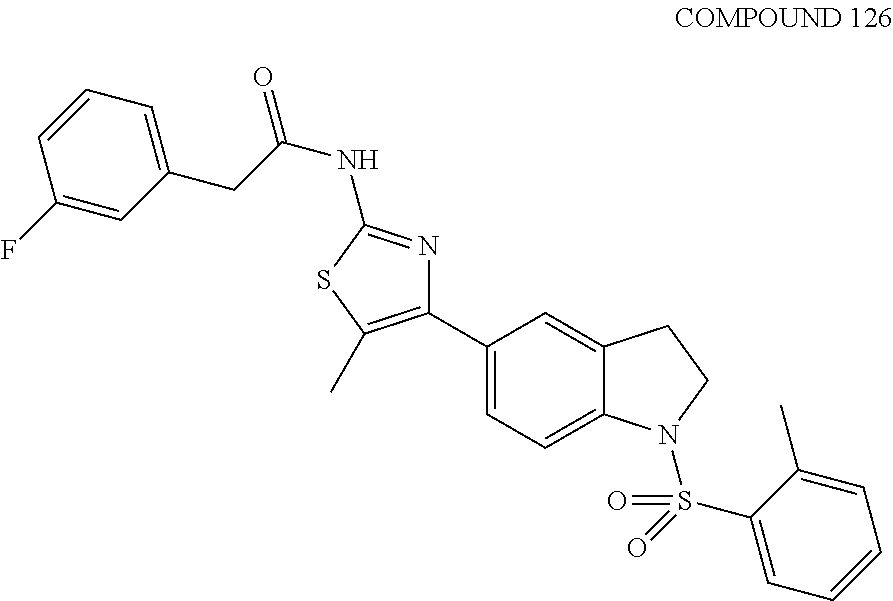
C1(C2=C(C)SC(NC(=O)CC3=CC=CC(F)=C3)=N2)=CC=C2C(=C1)CCN2S(C1=CC=CC=C1C)(=O)=O
